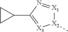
C1(C2=[X3][X2](C)[X1]=N2)CC1
